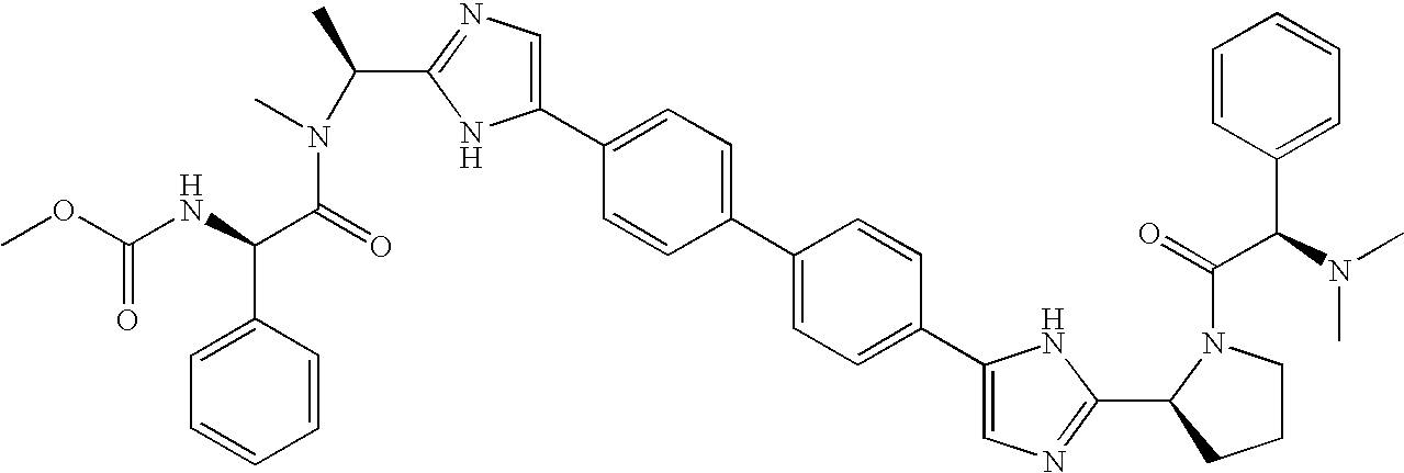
C1=CC(C(NC(OC)=O)C(=O)N(C)C(C2=NC=C(C3=CC=C(C4=CC=C(C5=CN=C(C6CCCN6C(=O)C(N(C)C)C6=CC=CC=C6)N5)C=C4)C=C3)N2)C)=CC=C1
